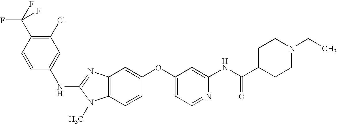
C1(Cl)=C(C(F)(F)F)C=CC(NC2=NC3=C(N2C)C=CC(OC2=CC=NC(NC(C4CCN(CC)CC4)=O)=C2)=C3)=C1
